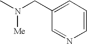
[Me]N(C)CC1=CC=CN=C1
